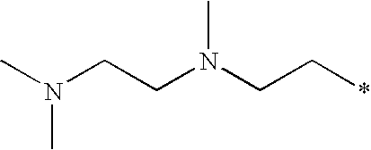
CN(CCN(CC*)C)C
